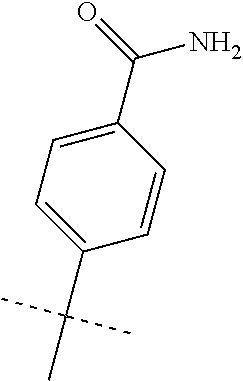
C1=C(C(=O)N)C=CC(C(C)(C)C)=C1
